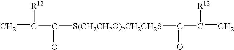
C=C(C(=O)[S(CH2CH2O)2CH2CH2S]C(C(=C)[R12])=O)[R12]
